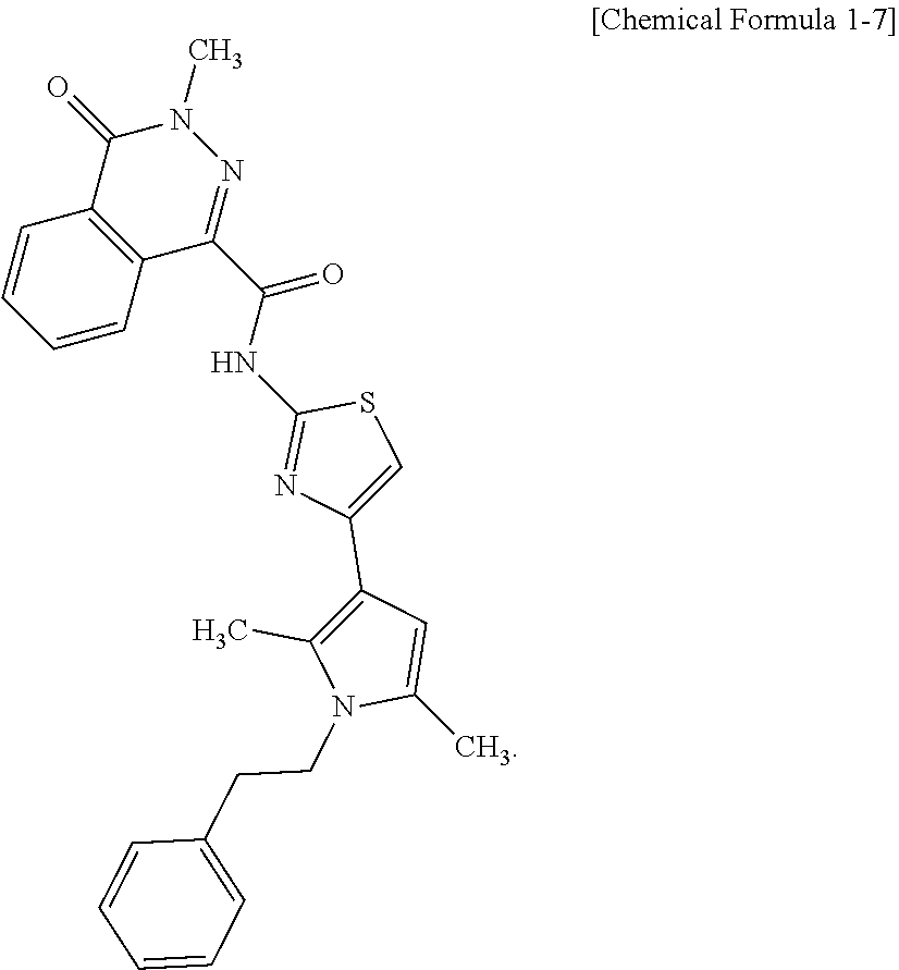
C12=C(C(C(NC3=NC(C4=C(C)N(CCC5=CC=CC=C5)C(C)=C4)=CS3)=O)=NN(C)C1=O)C=CC=C2
